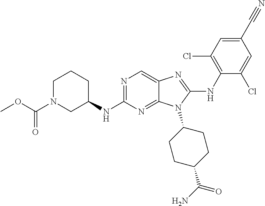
N1=C(NC2CCCN(C(OC)=O)C2)N=C2C(=C1)N=C(NC1=C(Cl)C=C(C#N)C=C1Cl)N2C1CCC(C(N)=O)CC1
